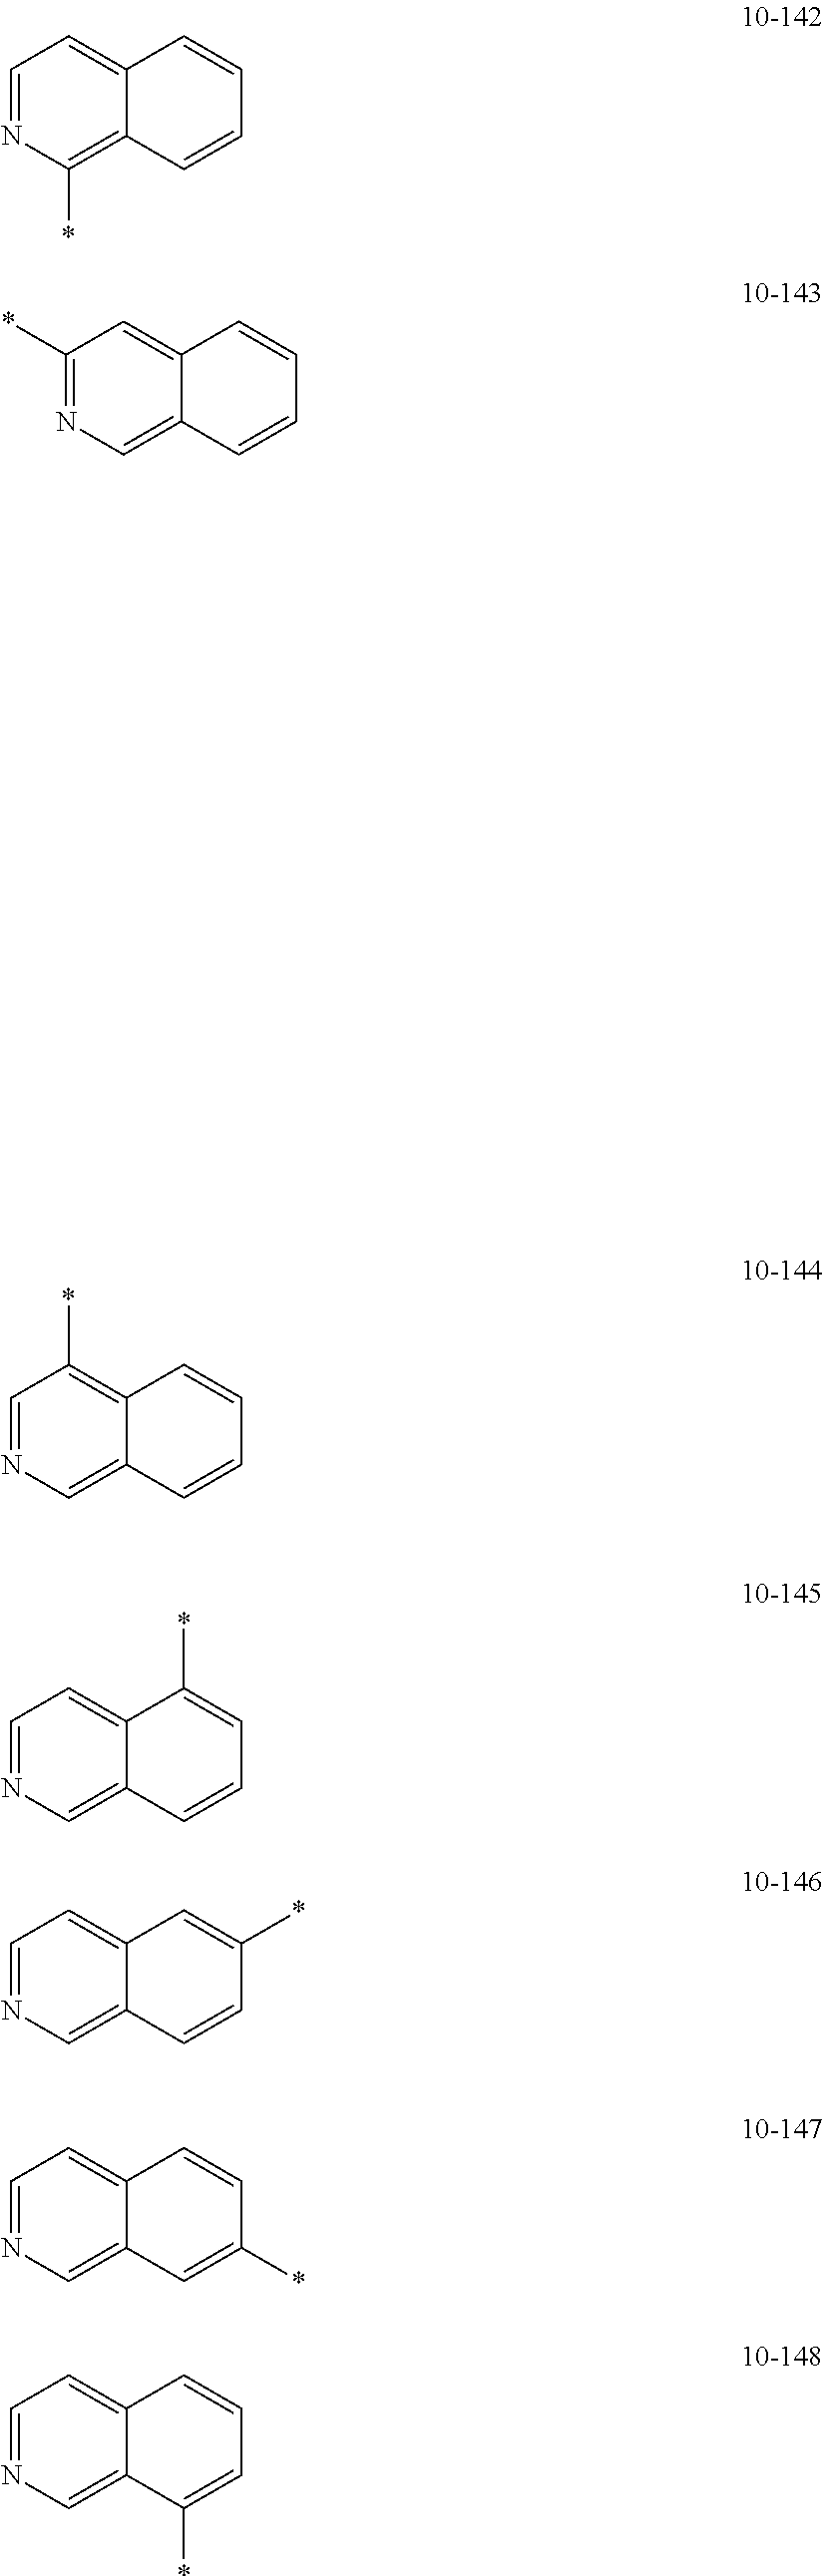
C12=C(*)C=NC=C1C=CC=C2.C12=CC=NC=C1C=CC=C2*.C12=CC=NC=C1C=CC(*)=C2.C12=CC=NC=C1C=C(*)C=C2.C12=CC=NC=C1C(*)=CC=C2.C12=CC=NC(*)=C1C=CC=C2.C12=CC(*)=NC=C1C=CC=C2
